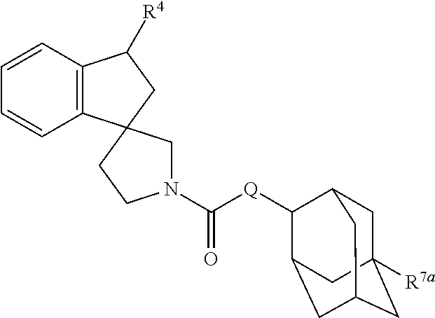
C1C2([R7a])CC3CC(C([Q]C(N4CC5(CC4)CC([R4])C4=C5C=CC=C4)=O)C1C3)C2
